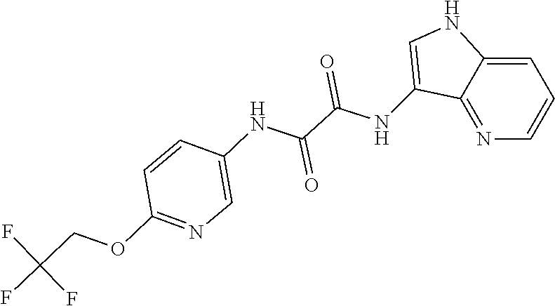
C12=CC=CN=C1C(NC(C(NC1=CN=C(OCC(F)(F)F)C=C1)=O)=O)=CN2
